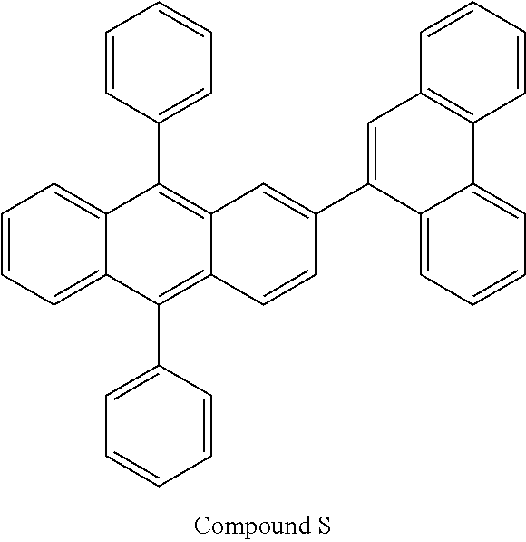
C1=CC(C2=C3C(=C(C4=CC=CC=C4)C4=CC=CC=C24)C=CC(C2=CC4=C(C5=CC=CC=C25)C=CC=C4)=C3)=CC=C1
